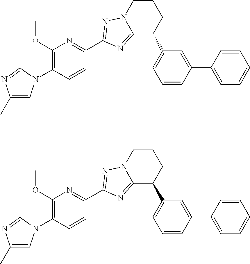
C12=NC(C3=NC(OC)=C(N4C=C(C)N=C4)C=C3)=NN1CCCC2C1=CC=CC(C2=CC=CC=C2)=C1.C12=NC(C3=NC(OC)=C(N4C=C(C)N=C4)C=C3)=NN1CCCC2C1=CC=CC(C2=CC=CC=C2)=C1
